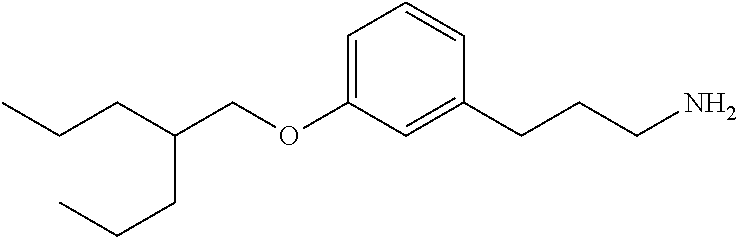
C1=C(OCC(CCC)CCC)C=C(CCCN)C=C1
